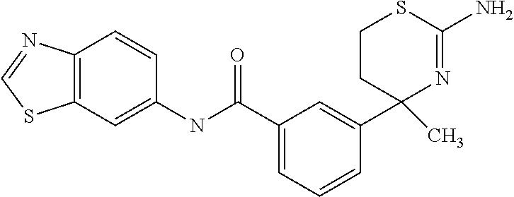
C1(C(=O)NC2=CC3=C(C=C2)N=CS3)=CC=CC(C2(C)N=C(N)SCC2)=C1
